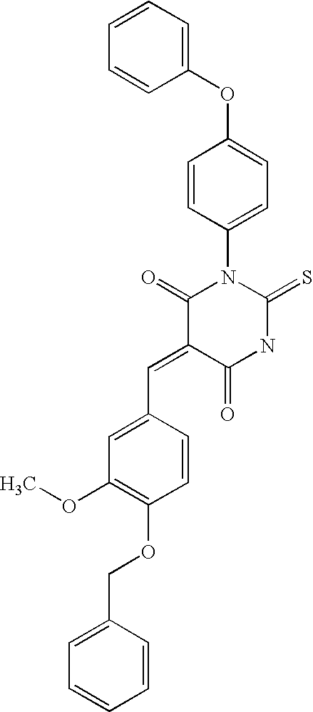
O=C1C(=CC2=CC(OC)=C(OCC3=CC=CC=C3)C=C2)C(=O)NC(=S)N1C1=CC=C(OC2=CC=CC=C2)C=C1
